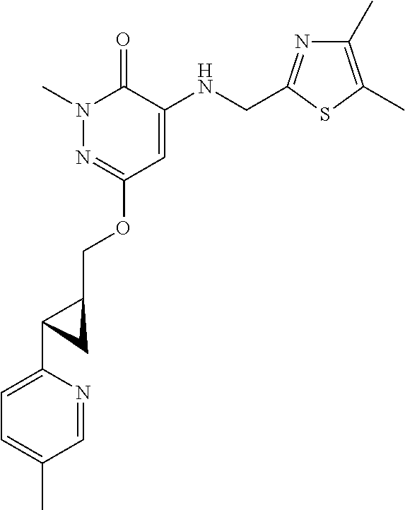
N1(C)N=C(OCC2C(C3=CC=C(C)C=N3)C2)C=C(NCC2=NC(C)=C(C)S2)C1=O
